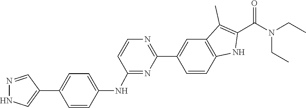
N(CC)(C(C1=C(C)C2=C(N1)C=CC(C1=NC=CC(NC3=CC=C(C4=CNN=C4)C=C3)=N1)=C2)=O)CC
